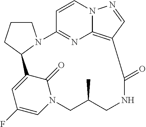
C1CN2C(C1)C1=CC(F)=CN(C1=O)CC(C)CNC(=O)C1=C3N=C2C=CN3N=C1
